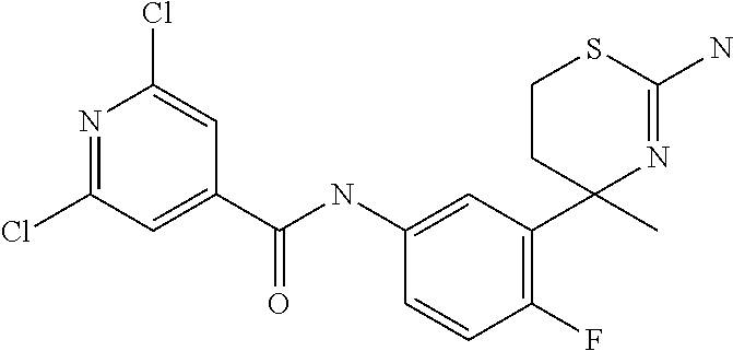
C1CC(C)(C2=C(F)C=CC(NC(C3=CC(Cl)=NC(Cl)=C3)=O)=C2)N=C(N)S1
